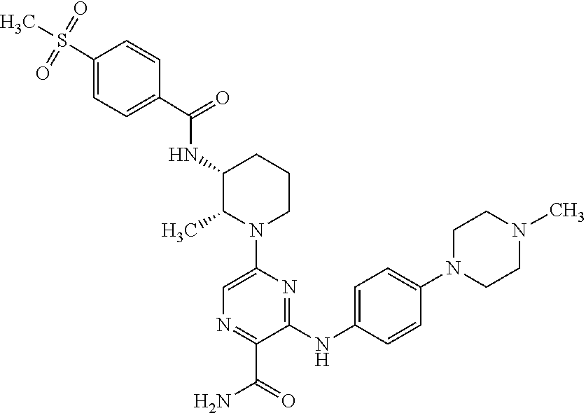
C1=CC(C(=O)NC2C(C)N(C3=CN=C(C(=O)N)C(NC4=CC=C(N5CCN(C)CC5)C=C4)=N3)CCC2)=CC=C1S(C)(=O)=O
